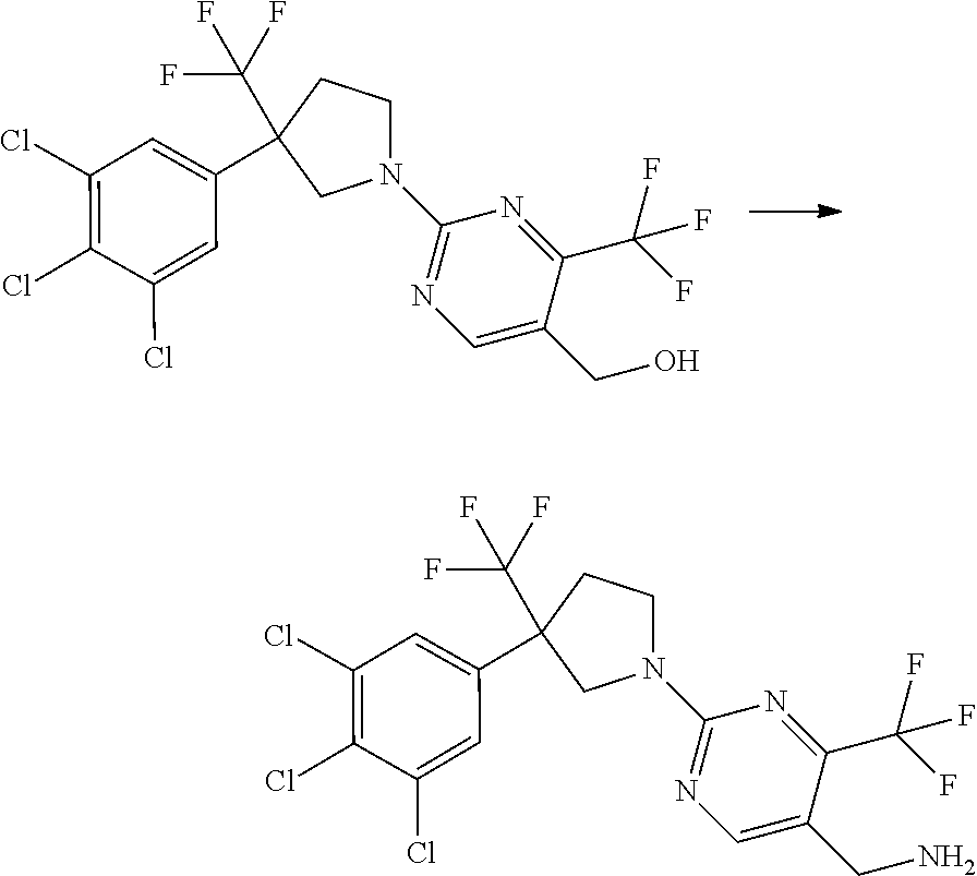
C1CC(C2=CC(Cl)=C(Cl)C(Cl)=C2)(C(F)(F)F)CN1C1=NC=C(CO)C(C(F)(F)F)=N1.C1CC(C2=CC(Cl)=C(Cl)C(Cl)=C2)(C(F)(F)F)CN1C1=NC=C(CN)C(C(F)(F)F)=N1
